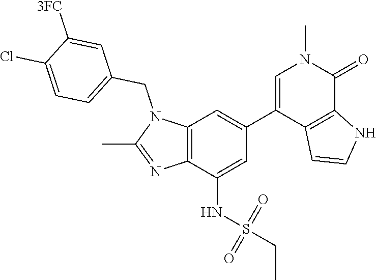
N1(CC2=CC=C(Cl)C([3FC])=C2)C(C)=NC2=C1C=C(C1=CN(C)C(=O)C3=C1C=CN3)C=C2NS(CC)(=O)=O
